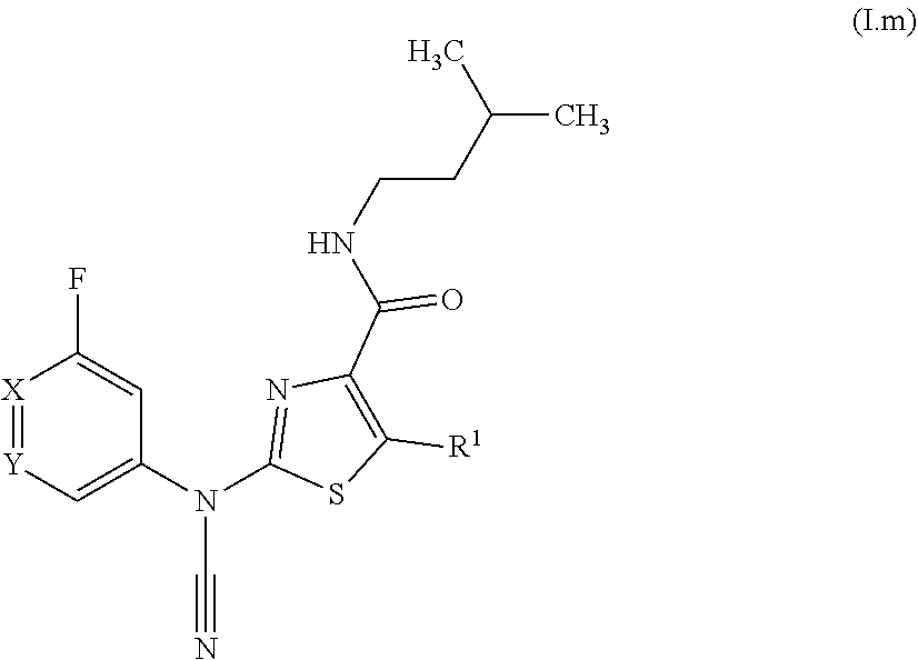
N(C#N)(C1=NC(C(NCCC(C)C)=O)=C([R1])S1)C1=C[Y]=[X]C(F)=C1
